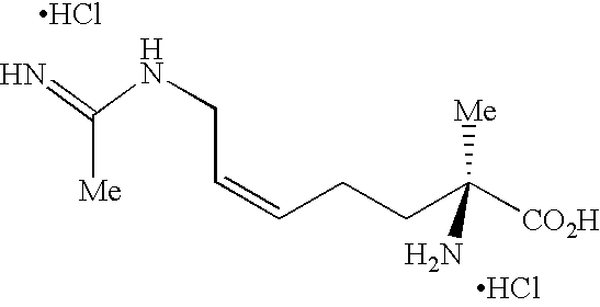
N=C(NCC=CCCC([CO2H])([Me])N)[Me].Cl.Cl
